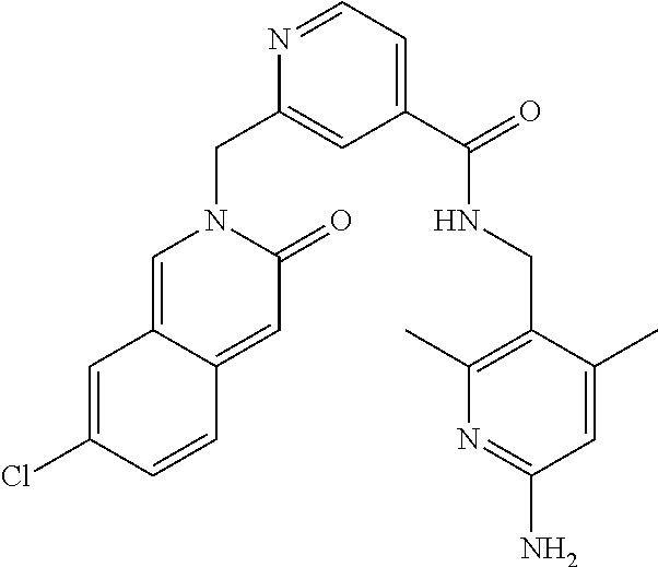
C12=CN(CC3=CC(C(=O)NCC4=C(C)N=C(N)C=C4C)=CC=N3)C(=O)C=C1C=CC(Cl)=C2
